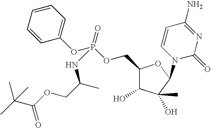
C1(COP(OC2=CC=CC=C2)(=O)NC(C)COC(C(C)(C)C)=O)C(O)C(O)(C)C(N2C(=O)N=C(N)C=C2)O1
